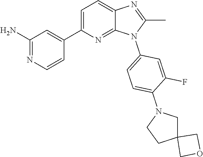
C1(C)=NC2=CC=C(C3=CC(N)=NC=C3)N=C2N1C1=CC=C(N2CCC3(C2)COC3)C(F)=C1
